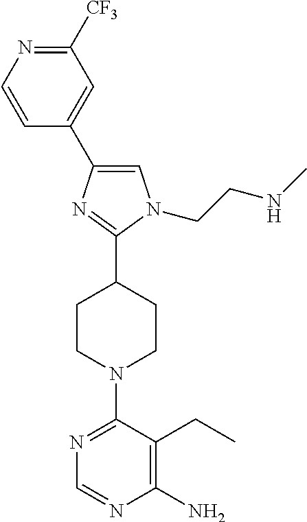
C1=C(C2=CC([CF3])=NC=C2)N=C(C2CCN(C3=NC=NC(N)=C3CC)CC2)N1CCNC
